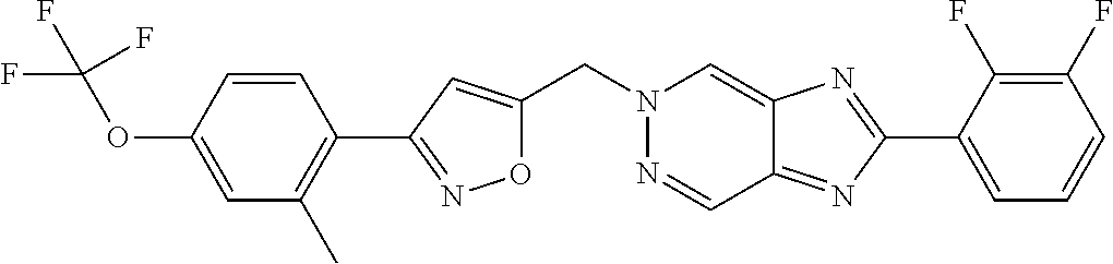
O1C(CN2N=CC3=NC(C4=CC=CC(F)=C4F)=NC3=C2)=CC(C2=C(C)C=C(OC(F)(F)F)C=C2)=N1
